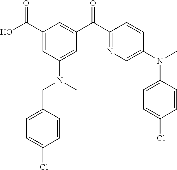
C1(C(O)=O)=CC(N(CC2=CC=C(Cl)C=C2)C)=CC(C(C2=NC=C(N(C)C3=CC=C(Cl)C=C3)C=C2)=O)=C1
